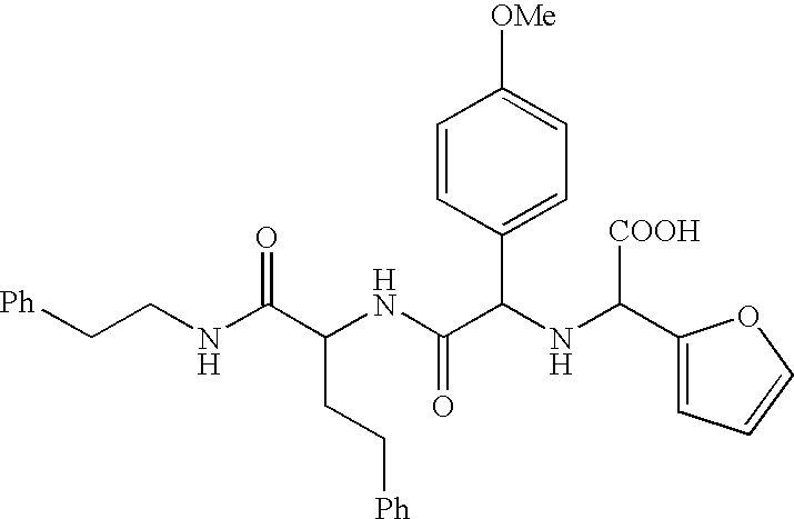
[Ph]CCC(C(NCC[Ph])=O)NC(C(NC(C1=CC=CO1)[COOH])C1=CC=C([OMe])C=C1)=O
